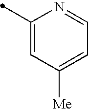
C1(C)=CC([Me])=CC=N1
